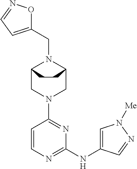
C12CN(C3=NC(NC4=CN([Me])N=C4)=NC=C3)CC(N1CC1=CC=NO1)CC2
